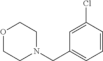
O1CCN(CC2=CC=CC(Cl)=C2)CC1
